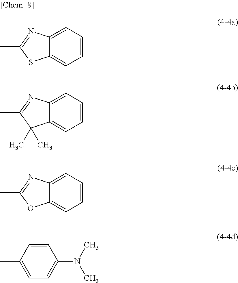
C1=CC=C2C(=C1)SC(C)=N2.C1=CC=C2C(=C1)C(C)(C)C(C)=N2.C1=CC=C2C(=C1)OC(C)=N2.C1=CC(C)=CC=C1N(C)C
